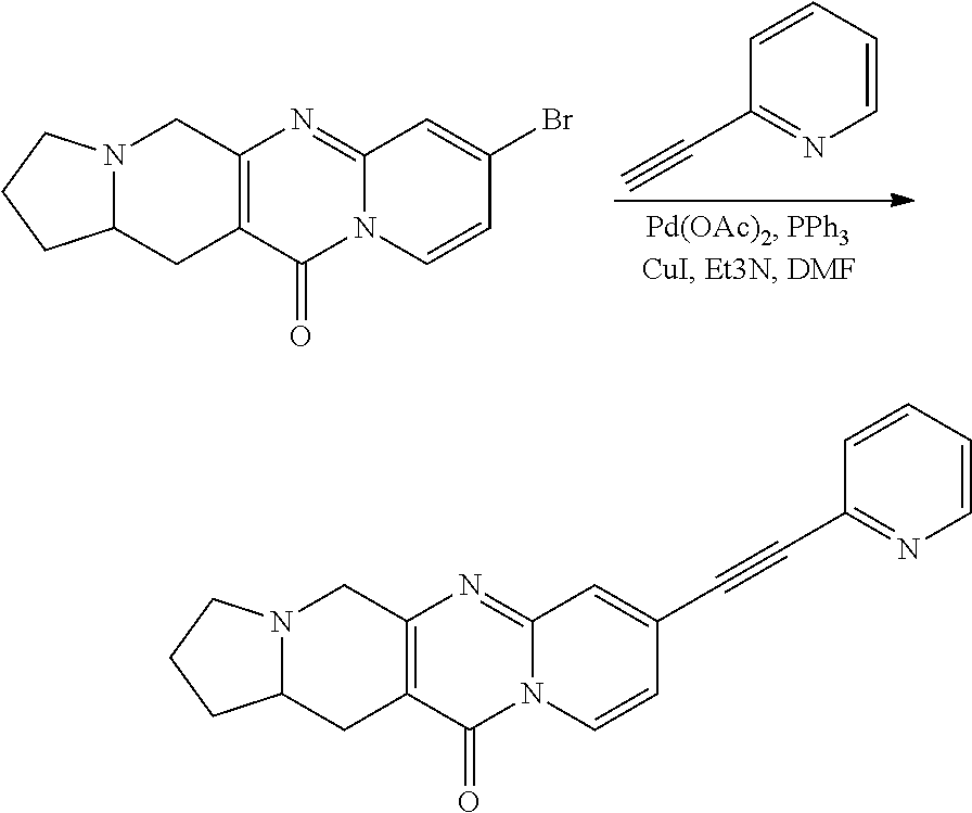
C1=CC=CN=C1C#C.N12C(CC3=C(C1)N=C1N(C3=O)C=CC(Br)=C1)CCC2.N12C(CC3=C(C1)N=C1N(C3=O)C=CC(C#CC3=NC=CC=C3)=C1)CCC2
